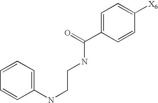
C1(NCCNC(C2=CC=C([X6])C=C2)=O)=CC=CC=C1
